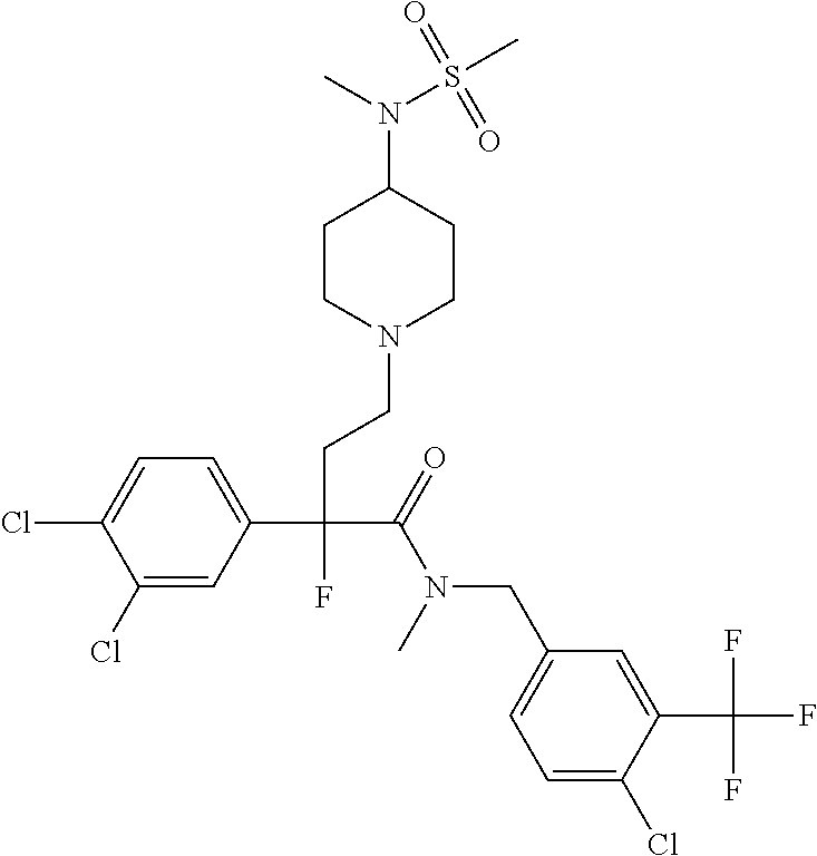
C1(Cl)=CC(C(CCN2CCC(N(C)S(C)(=O)=O)CC2)(C(=O)N(CC2=CC=C(Cl)C(C(F)(F)F)=C2)C)F)=CC=C1Cl
